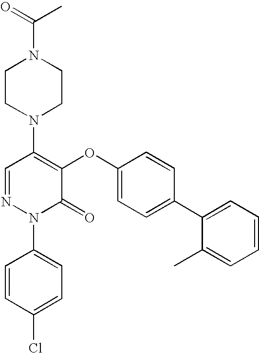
N1(C2=C(OC3=CC=C(C4=CC=CC=C4C)C=C3)C(=O)N(C3=CC=C(Cl)C=C3)N=C2)CCN(C(C)=O)CC1
